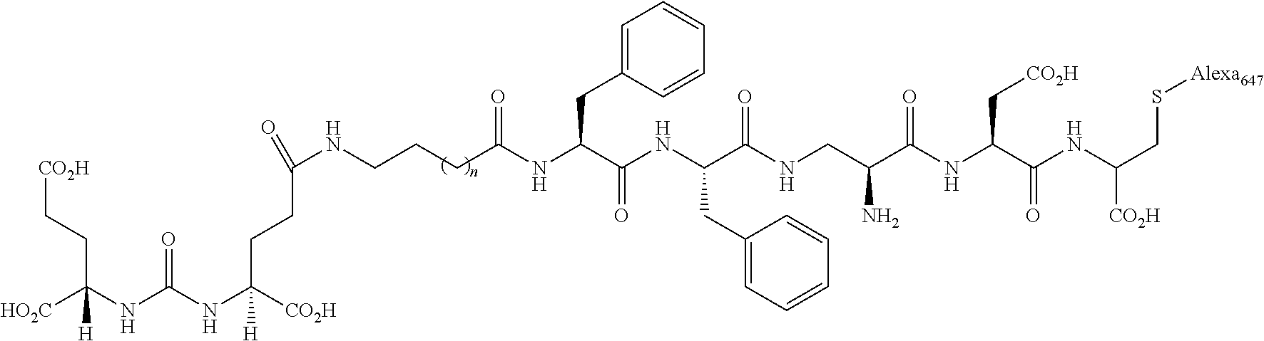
[CO2H]CCC(NC(NC([CO2H])(CCC(=O)NCCCC(NC(C(NC(C(NCC(C(NC(C(=O)NC([CO2H])CS[Alexa647])C[CO2H])=O)N)=O)CC1=CC=CC=C1)=O)CC1=CC=CC=C1)=O)[H])=O)([HO2C])[H]
